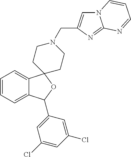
C1=C2C(=CC=C1)C1(OC2C2=CC(Cl)=CC(Cl)=C2)CCN(CC2=CN3C(=N2)N=CC=C3)CC1
